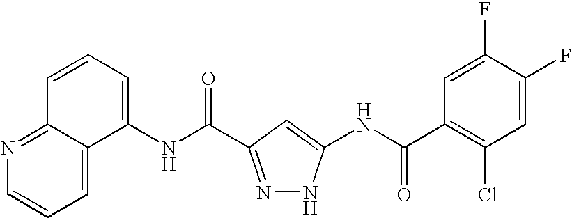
C12=CC=CN=C1C=CC=C2NC(=O)C1=NNC(NC(C2=C(Cl)C=C(F)C(F)=C2)=O)=C1
